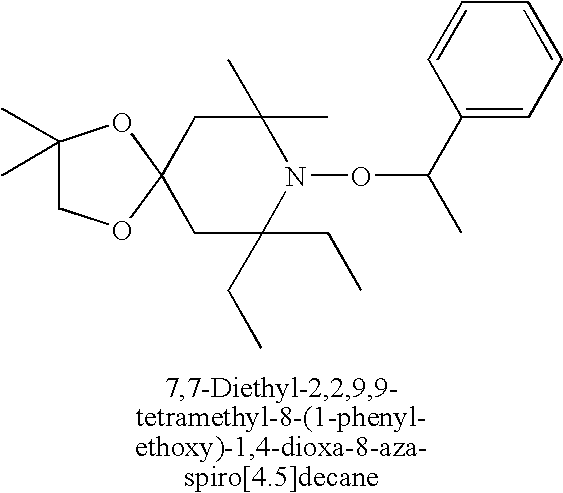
C1(C)(C)COC2(O1)CC(C)(C)N(OC(C)C1=CC=CC=C1)C(CC)(CC)C2
